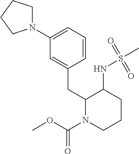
C1=C(CC2N(C(OC)=O)CCCC2NS(C)(=O)=O)C=CC=C1N1CCCC1
